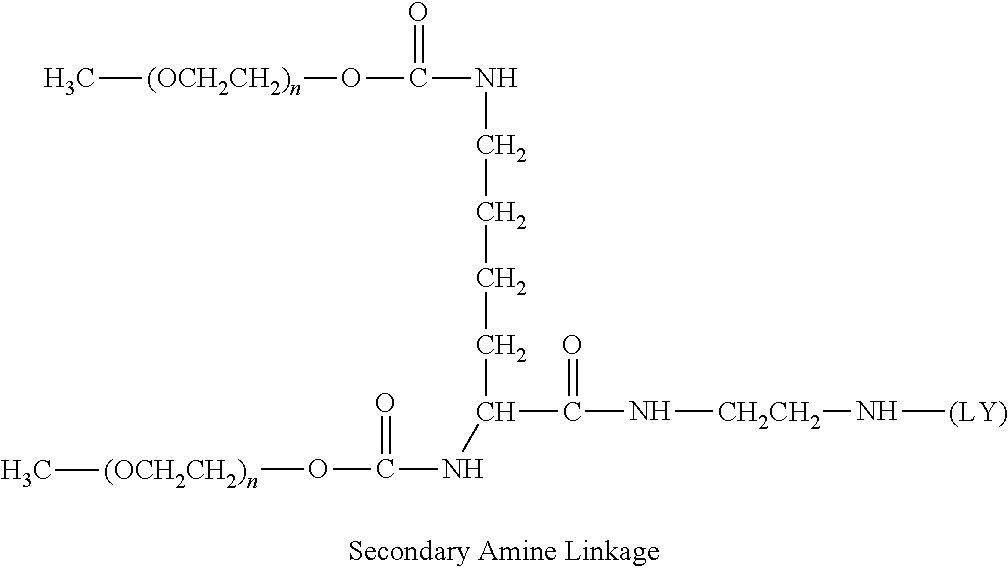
C[(OCH2CH2)n]OC(NCCCCC(C(N[CH2CH2]N[(LY)])=O)NC(=O)O[(OCH2CH2)n]C)=O
